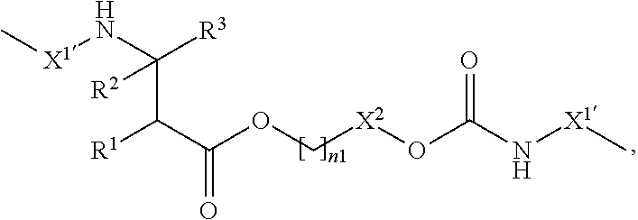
[R2]C([R3])(C([R1])C(OC[X2]OC(N[X1]C)=O)=O)N[X1]C
